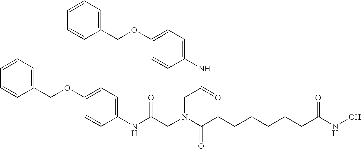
N(C(=O)CN(CC(NC1=CC=C(OCC2=CC=CC=C2)C=C1)=O)C(=O)CCCCCCC(NO)=O)C1=CC=C(OCC2=CC=CC=C2)C=C1
